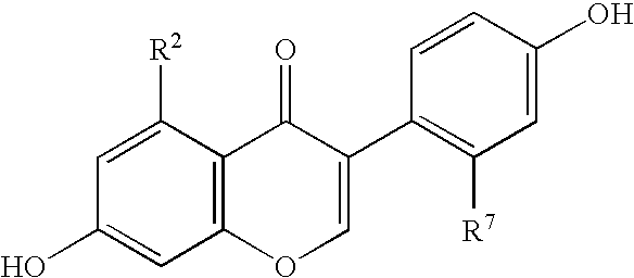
C12=C(C([R2])=CC(O)=C1)C(=O)C(C1=C([R7])C=C(O)C=C1)=CO2
